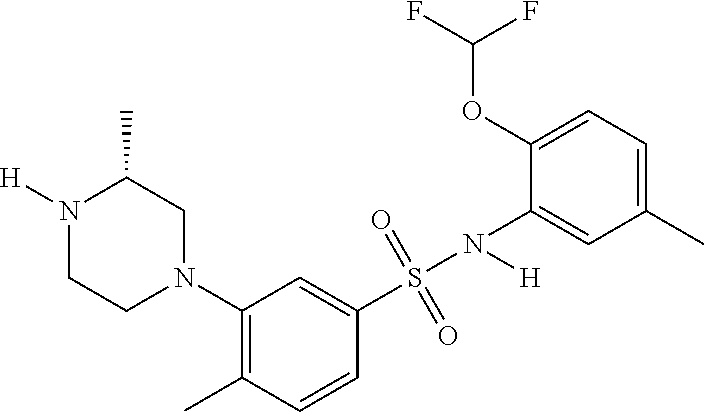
N1([H])CCN(C2=C(C)C=CC(S(N(C3=CC(C)=CC=C3OC(F)F)[H])(=O)=O)=C2)CC1C
